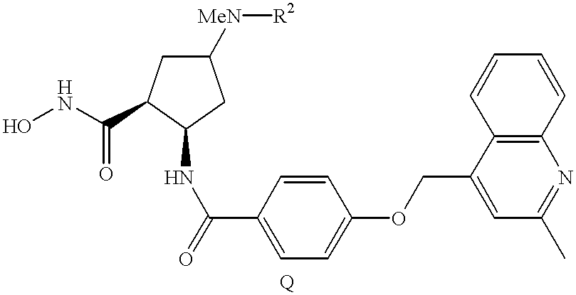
C1(NC(=O)C2=CC=C(OCC3=CC(C)=NC4=C3C=CC=C4)C=C2)CC([MeN][R2])CC1C(NO)=O
